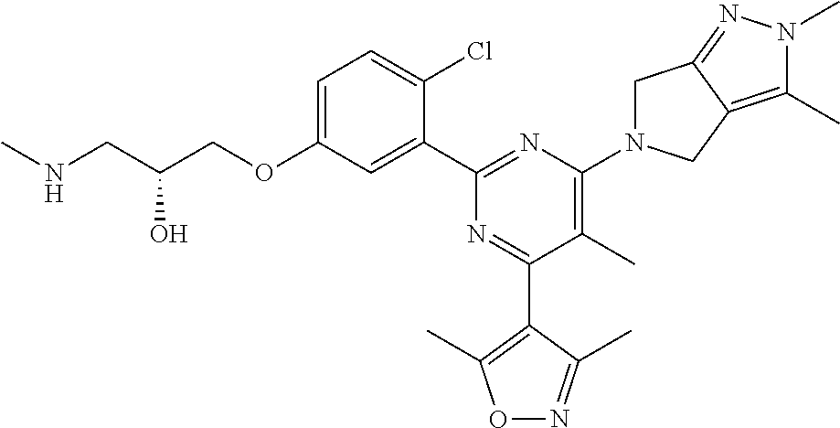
C1=C(OCC(CNC)O)C=C(C2=NC(N3CC4=NN(C)C(C)=C4C3)=C(C)C(C3=C(C)ON=C3C)=N2)C(Cl)=C1
